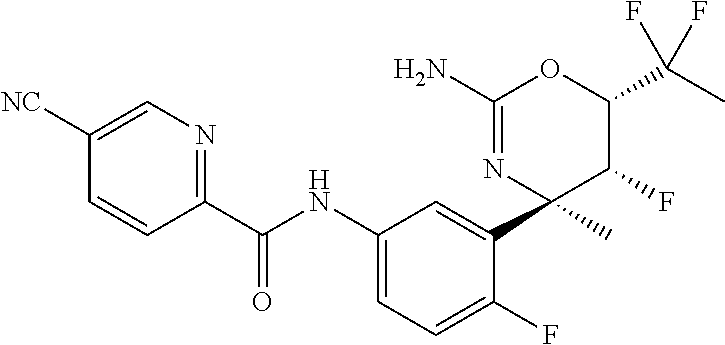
C1(C(NC2=CC=C(F)C(C3(C)C(F)C(C(F)(C)F)OC(N)=N3)=C2)=O)=NC=C([NC])C=C1
